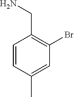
C1=CC(C)=CC(Br)=C1CN
